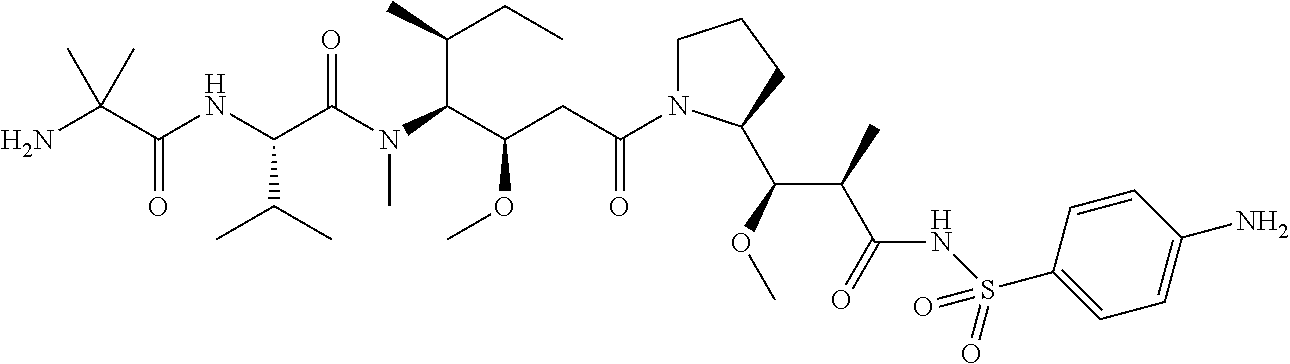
N(C(C(C(OC)C1N(C(CC(C(N(C(C(NC(C(N)(C)C)=O)C(C)C)=O)C)C(C)CC)OC)=O)CCC1)C)=O)S(C1=CC=C(N)C=C1)(=O)=O
